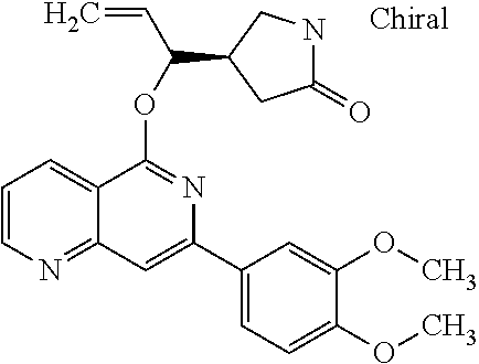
C1(C2=CC3=NC=CC=C3C(OC(C3CC(=O)NC3)C=C)=N2)=CC=C(OC)C(OC)=C1
